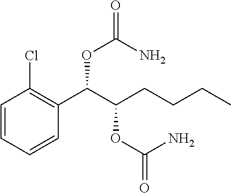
C1=CC=CC(C(C(CCCC)OC(=O)N)OC(=O)N)=C1Cl
